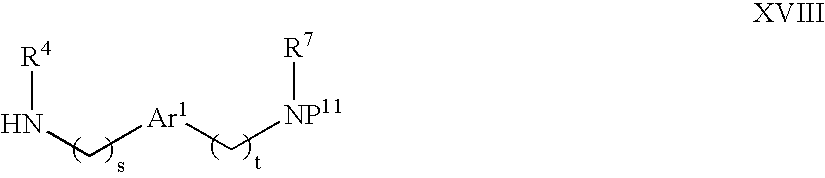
N(C[Ar1]C[NP11][R7])[R4]
